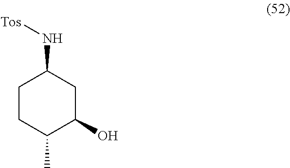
C1CC(C)C(O)CC1N[Tos]
